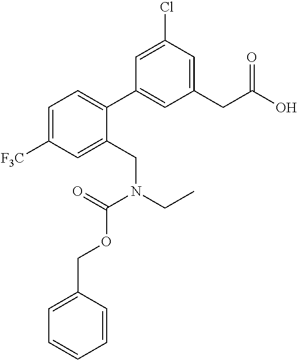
C1=C(Cl)C=C(CC(O)=O)C=C1C1=CC=C([F3C])C=C1CN(CC)C(=O)OCC1=CC=CC=C1
